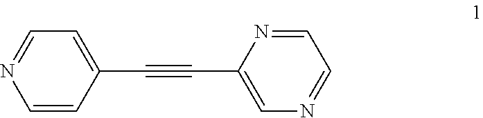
C1=CC(C#CC2=CN=CC=N2)=CC=N1
